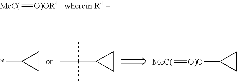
[MeC(]=[O)OR4].CC1CC1.C(C1CC1)(C)(C)C.[MeC(]=[O)O]C1CC1
